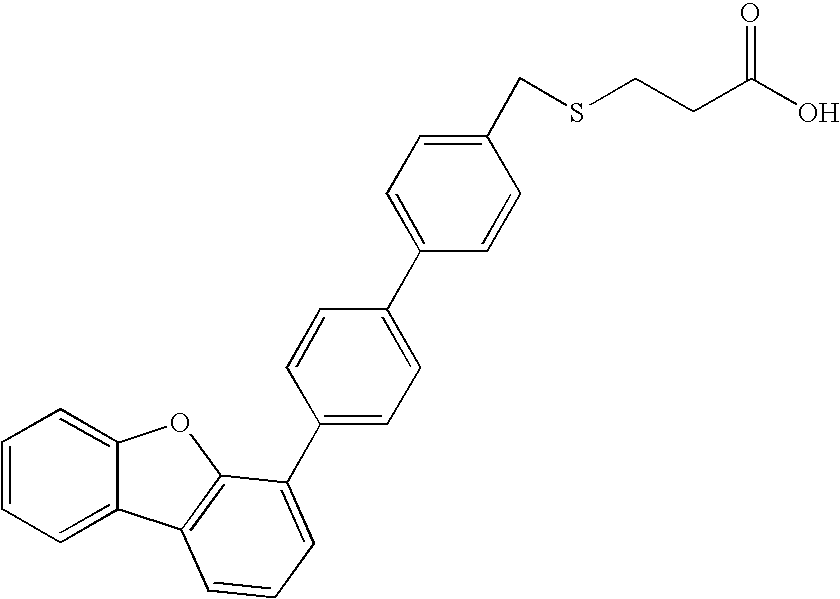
C1(C2=CC=C(C3=CC=CC4=C3OC3=CC=CC=C34)C=C2)=CC=C(CSCCC(O)=O)C=C1
